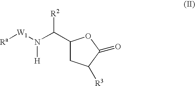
[Ra][W1]N(C([R2])C1CC([R3])C(=O)O1)[H]
